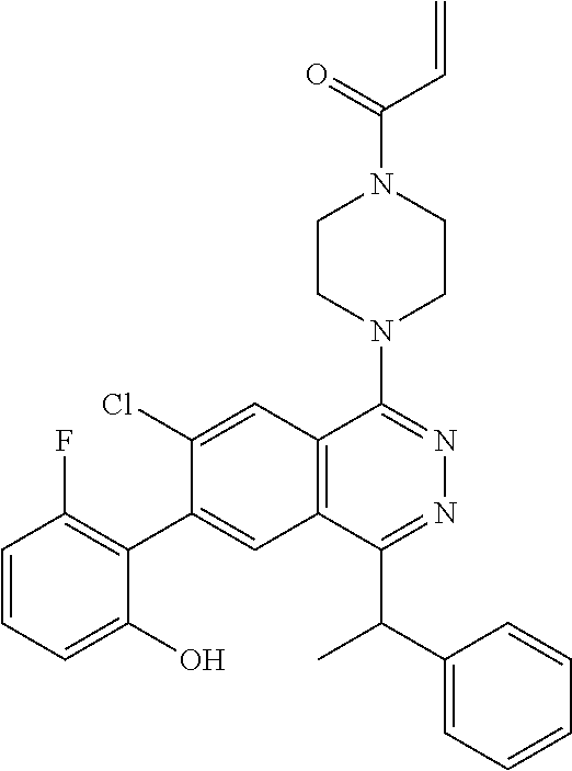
C(N1CCN(C2=NN=C(C(C)C3=CC=CC=C3)C3=C2C=C(Cl)C(C2=C(F)C=CC=C2O)=C3)CC1)(C=C)=O
